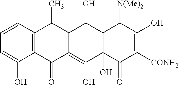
C1=CC2=C(C(O)=C1)C(=O)C1=C(O)C3(O)C(C(O)C1C2C)C([N(Me)2])C(O)=C([CONH2])C3=O
